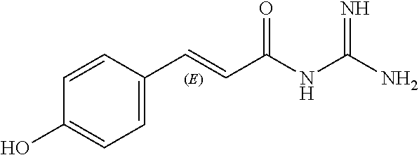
C1=C(C=CC(NC(N)=N)=O)C=CC(O)=C1
